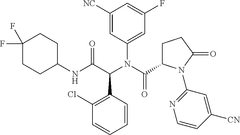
C1([NC])=CC(N(C(=O)C2CCC(=O)N2C2=NC=CC([CN])=C2)C(C(NC2CCC(F)(F)CC2)=O)C2=C(Cl)C=CC=C2)=CC(F)=C1
